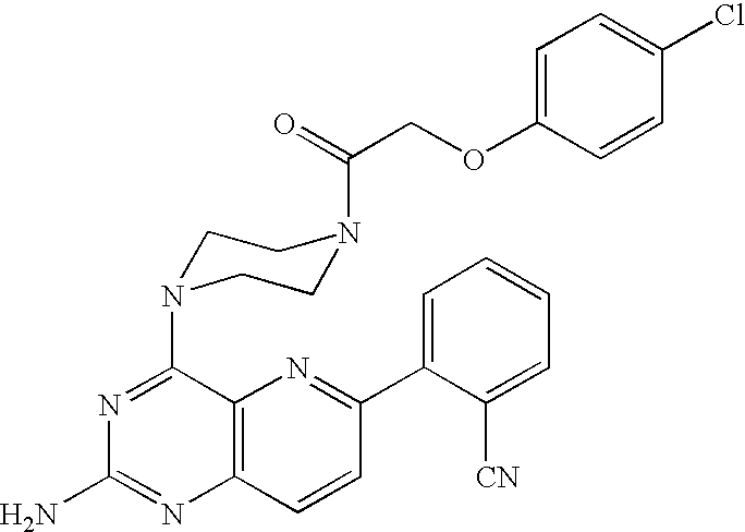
N1=C(N2CCN(C(COC3=CC=C(Cl)C=C3)=O)CC2)C2=C(N=C1N)C=CC(C1=CC=CC=C1[CN])=N2
